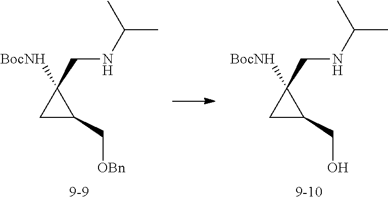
C1C(CO)C1([BocNH])CNC(C)C.C1C(C[OBn])C1([BocNH])CNC(C)C
